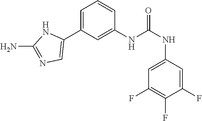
C1(NC(NC2=CC(F)=C(F)C(F)=C2)=O)=CC(C2=CN=C(N)N2)=CC=C1
